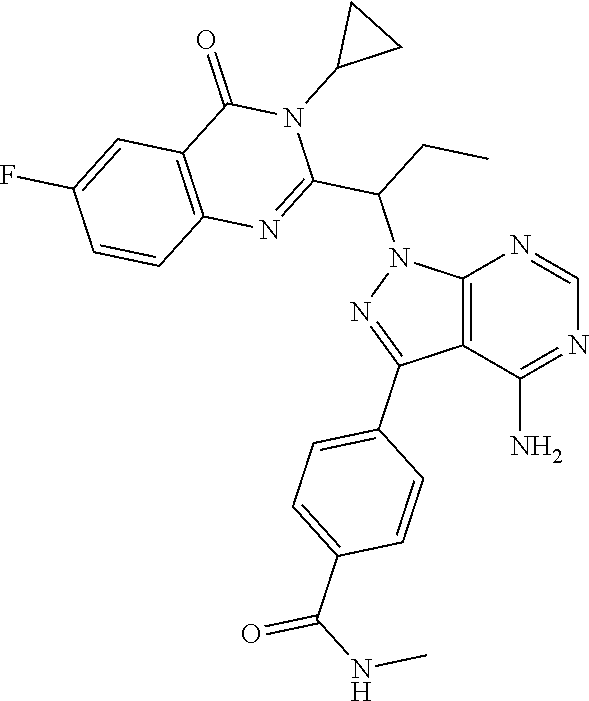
C12=C(C(N)=NC=N1)C(C1=CC=C(C(NC)=O)C=C1)=NN2C(CC)C1=NC2=C(C(=O)N1C1CC1)C=C(F)C=C2
